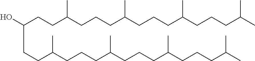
C(CCC(CCCC(CCCC(CCCC(C)C)C)C)C)(O)CCC(CCCC(CCCC(CCCC(C)C)C)C)C
